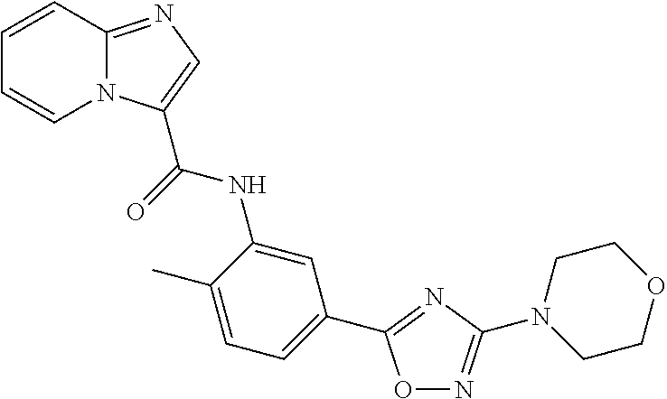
C1=CC2=NC=C(C(=O)NC3=CC(C4=NC(N5CCOCC5)=NO4)=CC=C3C)N2C=C1
